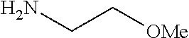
C([OMe])CN
